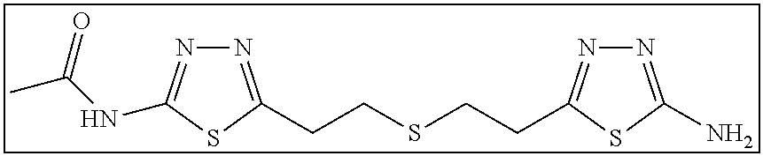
N1=C(CCSCCC2=NN=C(N)S2)SC(NC(C)=O)=N1
